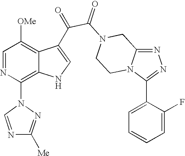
N1=C2N(C(C3=CC=CC=C3F)=N1)CCN(C(=O)C(=O)C1=CNC3=C(N4N=C([Me])N=C4)N=CC([OMe])=C31)C2
